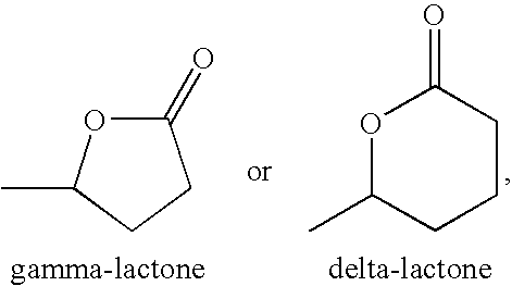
C1CCC(=O)OC1C.C1(=O)OC(C)CC1
